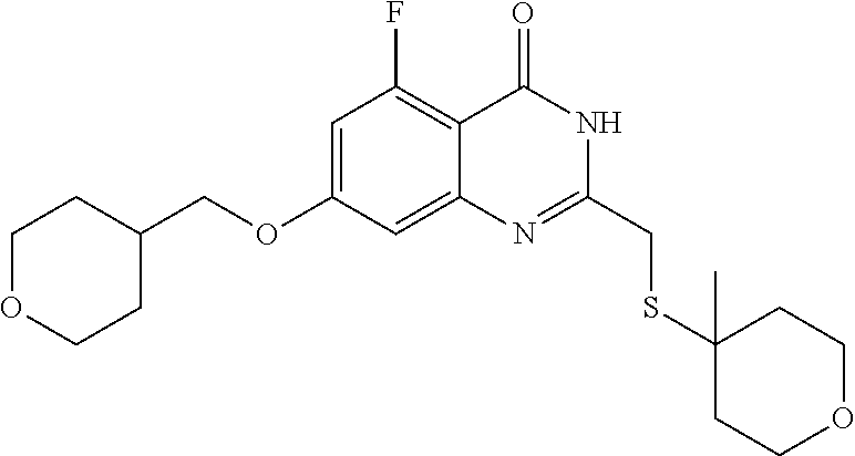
C1=C(OCC2CCOCC2)C=C2C(=C1F)C(=O)NC(CSC1(C)CCOCC1)=N2
